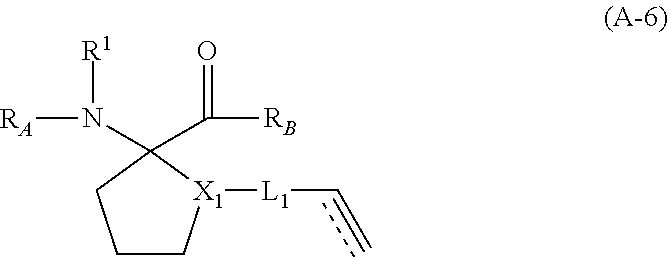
[RA]N(C1(C([RB])=O)CCC[X1]1[L1]C=C)[R1]
